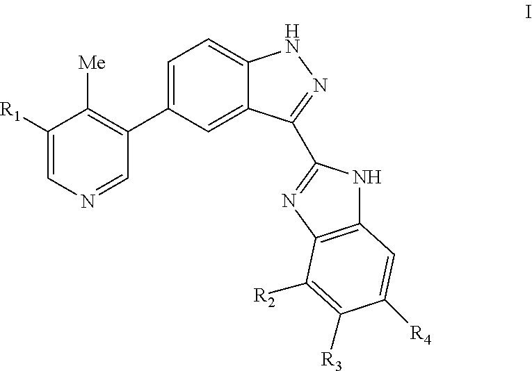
C1([R1])=CN=CC(C2=CC=C3C(=C2)C(C2=NC4=C(N2)C=C([R4])C([R3])=C4[R2])=NN3)=C1[Me]
